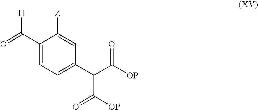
C(C1=CC=C(C(C([OP])=O)C(=O)[OP])C=C1[Z])(=O)[H]
